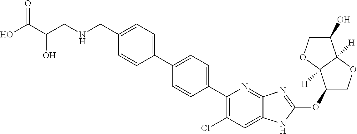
C(C1=CC=C(C2=CC=C(C3=C(Cl)C=C4C(=N3)N=C(OC3COC5([H])C3([H])OCC5O)N4)C=C2)C=C1)NCC(C(O)=O)O
